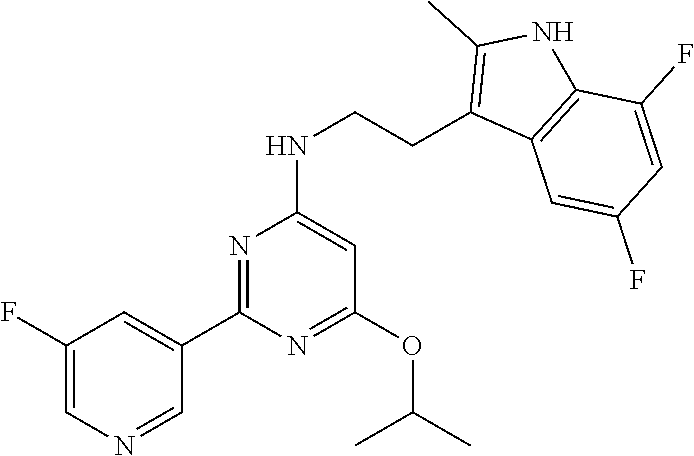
C1=NC=C(F)C=C1C1=NC(NCCC2=C(C)NC3=C2C=C(F)C=C3F)=CC(OC(C)C)=N1
